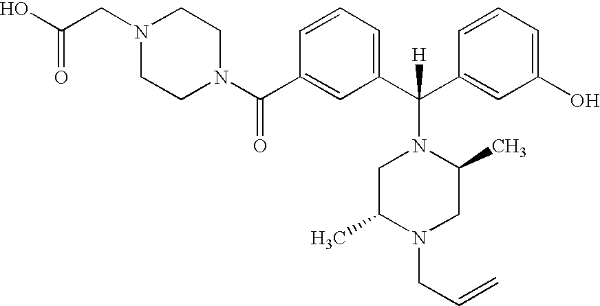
OC(=O)CN1CCN(C(C2=CC(C(C3=CC(O)=CC=C3)([H])N3CC(C)N(CC=C)CC3C)=CC=C2)=O)CC1
